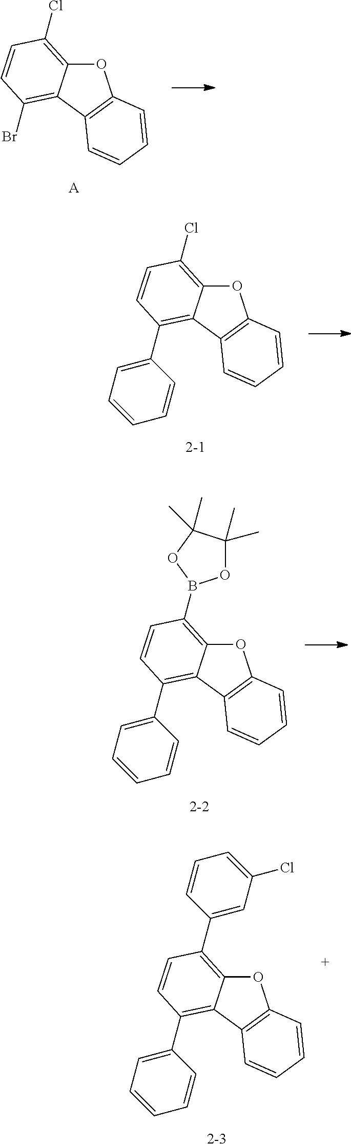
O1C2=C(Cl)C=CC(Br)=C2C2=C1C=CC=C2.[A].[2-1].O1C2=C(Cl)C=CC(C3=CC=CC=C3)=C2C2=C1C=CC=C2.[2-2].O1C2=C(B3OC(C)(C)C(C)(C)O3)C=CC(C3=CC=CC=C3)=C2C2=C1C=CC=C2.[2-3].O1C2=C(C3=CC(Cl)=CC=C3)C=CC(C3=CC=CC=C3)=C2C2=C1C=CC=C2
